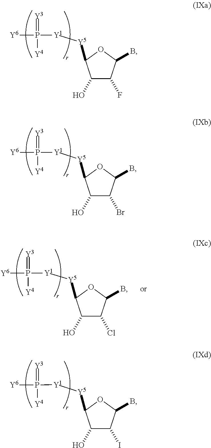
C1(O)C(Br)C(B)OC1[Y5][Y1]P([Y6])(=[Y3])[Y4].C1(O)C(I)C(B)OC1[Y5][Y1]P([Y6])(=[Y3])[Y4].C1(O)C(F)C(B)OC1[Y5][Y1]P([Y6])(=[Y3])[Y4].C1(O)C(Cl)C(B)OC1[Y5][Y1]P([Y6])(=[Y3])[Y4]
